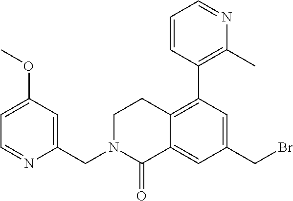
C1=C(OC)C=C(CN2C(=O)C3=CC(CBr)=CC(C4=C(C)N=CC=C4)=C3CC2)N=C1
